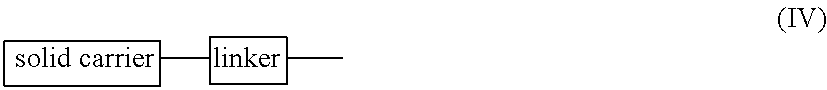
[linker]([solid carrier])C
